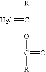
C=C([R])OC(=O)[R]
